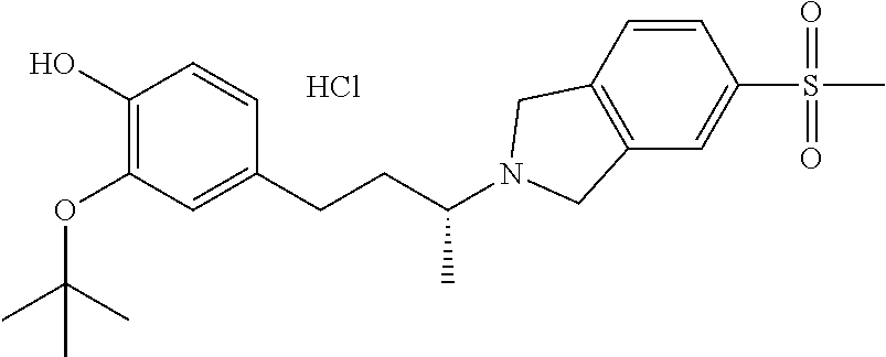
C1(O)=C(OC(C)(C)C)C=C(CCC(N2CC3=C(C2)C=CC(S(=O)(=O)C)=C3)C)C=C1.Cl
